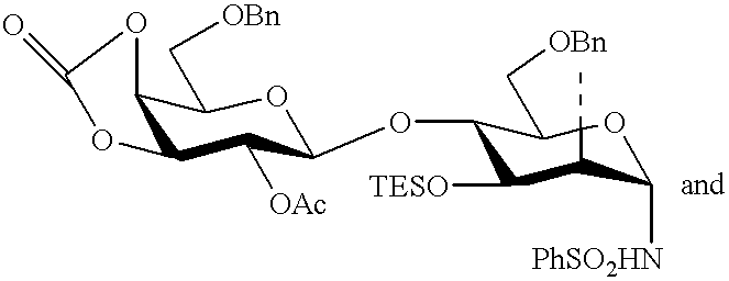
C12C(C([OAc])C(OC3C([TESO])C4C([PhSO2HN])OC4(C)C3C[OBn])OC1C[OBn])OC(=O)O2
